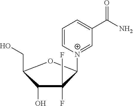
C1(O)C(CO)OC([N+]2=CC(C(N)=O)=CC=C2)C1(F)F
